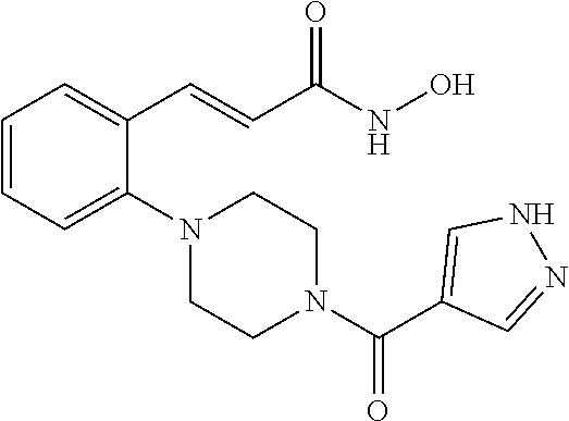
C1=CC=C(N2CCN(C(C3=CNN=C3)=O)CC2)C(C=CC(NO)=O)=C1
